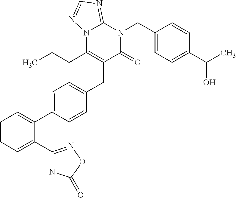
C1=CC=C(C2=NOC(=O)N2)C(C2=CC=C(CC3=C(CCC)N4C(=NC=N4)N(CC4=CC=C(C(C)O)C=C4)C3=O)C=C2)=C1
